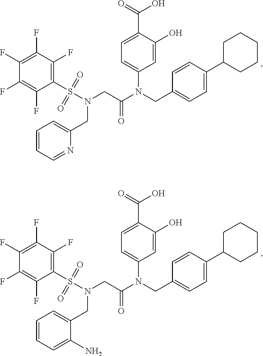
C1(F)=C(F)C(F)=C(S(N(CC(N(C2=CC=C(C(O)=O)C(O)=C2)CC2=CC=C(C3CCCCC3)C=C2)=O)CC2=CC=CC=N2)(=O)=O)C(F)=C1F.C1(F)=C(F)C(F)=C(S(N(CC(N(C2=CC=C(C(O)=O)C(O)=C2)CC2=CC=C(C3CCCCC3)C=C2)=O)CC2=CC=CC=C2N)(=O)=O)C(F)=C1F
